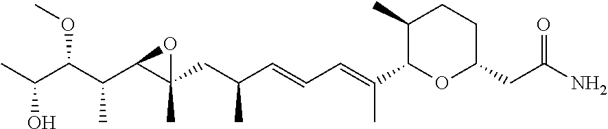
CC(C(C(C1C(CC(C=CC=C(C)C2OC(CC(N)=O)CCC2C)C)(C)O1)C)OC)O
